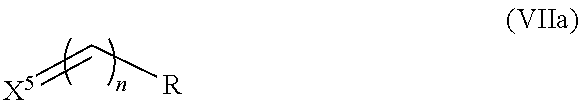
[X5]=C[R]
